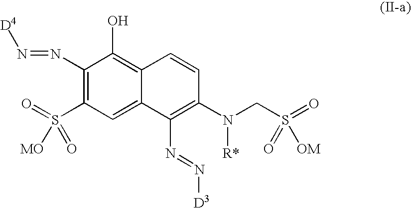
C1(N=N[D4])=C(S(=O)([MO])=O)C=C2C(=C1O)C=CC(N(CS(=O)(=O)[OM])[R*])=C2N=N[D3]
